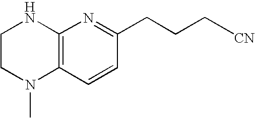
C12=C(C=CC(CCC[CN])=N1)N(C)CCN2
